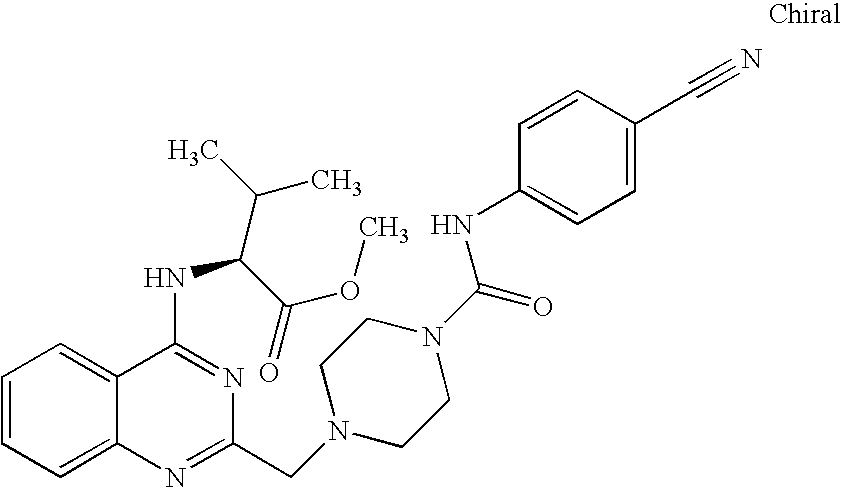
C1=CC=C2C(=C1)C(NC(C(C)C)C(OC)=O)=NC(CN1CCN(C(=O)NC3=CC=C(C#N)C=C3)CC1)=N2
